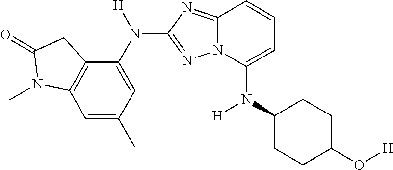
C1=C(C)C=C(N([H])C2=NN3C(=N2)C=CC=C3N(C2CCC(O[H])CC2)[H])C2=C1N(C)C(=O)C2
